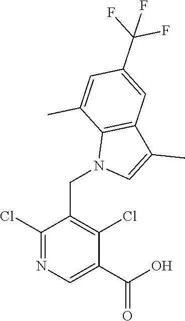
C1(Cl)=NC=C(C(O)=O)C(Cl)=C1CN1C=C(C)C2=C1C(C)=CC(C(F)(F)F)=C2
